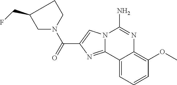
N12C(=NC(C(=O)N3CC(CF)CC3)=C1)C1=CC=CC(OC)=C1N=C2N
